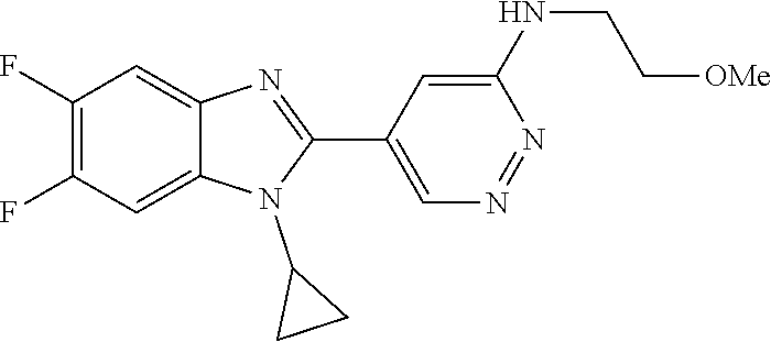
C1(F)=C(F)C=C2C(=C1)N=C(C1=CN=NC(NCC[OMe])=C1)N2C1CC1
